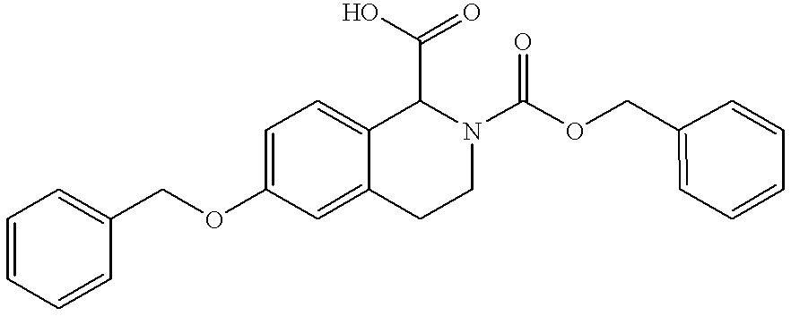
C(OC1=CC=C2C(=C1)CCN(C(OCC1=CC=CC=C1)=O)C2C(O)=O)C1=CC=CC=C1
